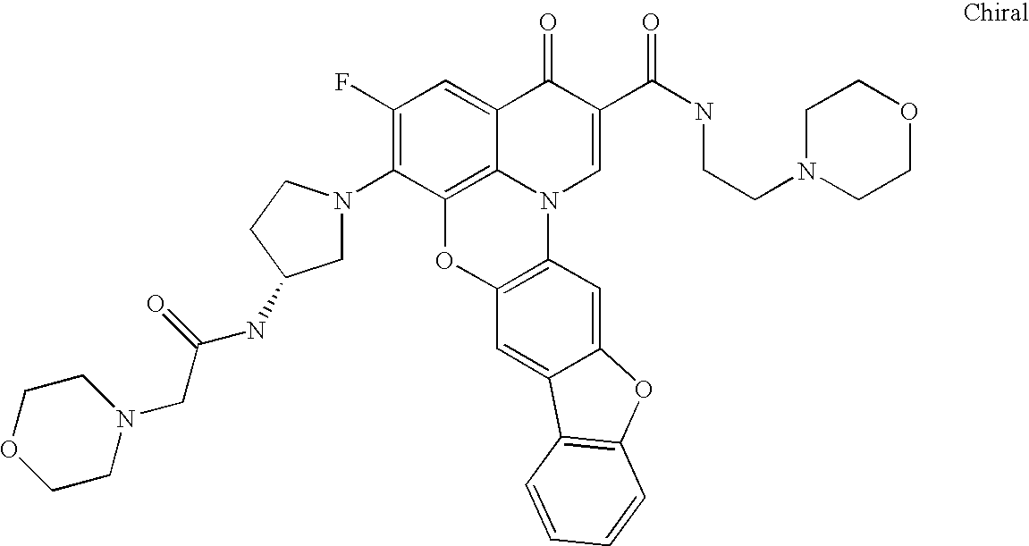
C12=C3C(=CC(F)=C1N1CC(NC(CN4CCOCC4)=O)CC1)C(=O)C(C(=O)NCCN1CCOCC1)=CN3C1=C(O2)C=C2C(=C1)OC1=C2C=CC=C1
